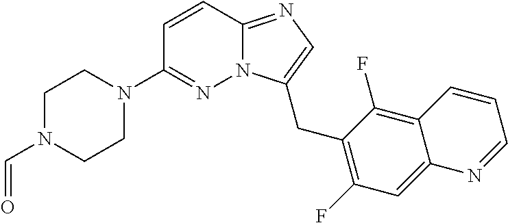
C1N(C=O)CCN(C2=NN3C(=NC=C3CC3=C(F)C=C4C(=C3F)C=CC=N4)C=C2)C1
